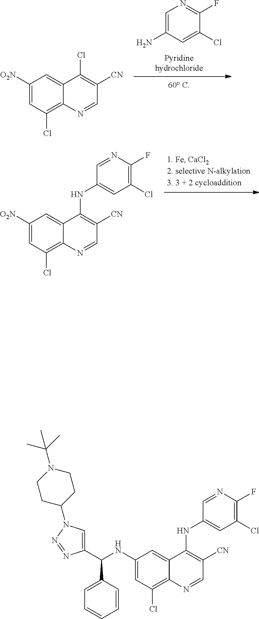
C1=C(N)C=C(Cl)C(F)=N1.[O2N]C1=CC(Cl)=C2C(=C1)C(Cl)=C([CN])C=N2.[O2N]C1=CC(Cl)=C2C(=C1)C(NC1=CC(Cl)=C(F)N=C1)=C([CN])C=N2.C1(C(NC2=CC(Cl)=C3C(=C2)C(NC2=CC(Cl)=C(F)N=C2)=C([CN])C=N3)C2=CC=CC=C2)=CN(C2CCN(C(C)(C)C)CC2)N=N1
